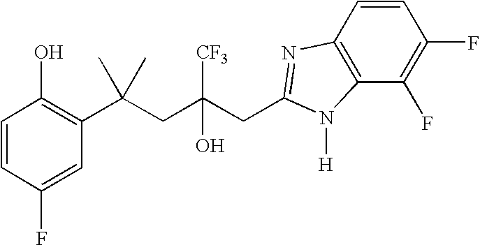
C1=CC(F)=CC(C(CC(CC2=NC3=C(C(F)=C(F)C=C3)N2[H])([CF3])O)(C)C)=C1O
